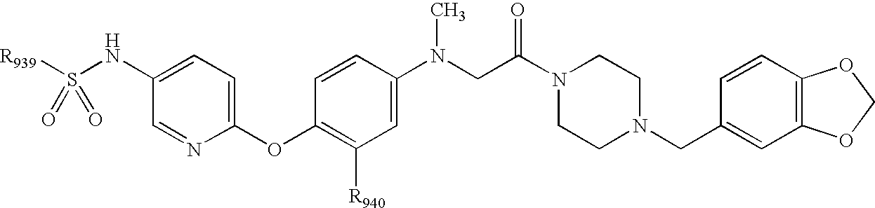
[R939]S(NC1=CC=C(OC2=C([R940])C=C(N(CC(N3CCN(CC4=CC5=C(C=C4)OCO5)CC3)=O)C)C=C2)N=C1)(=O)=O
